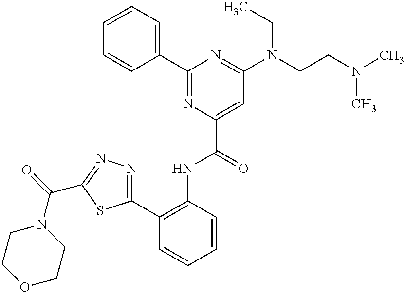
C1=CC=C(C2=NC(C(NC3=C(C4=NN=C(C(N5CCOCC5)=O)S4)C=CC=C3)=O)=CC(N(CCN(C)C)CC)=N2)C=C1
